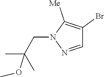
C1=NN(CC(OC)(C)C)C([Me])=C1Br
